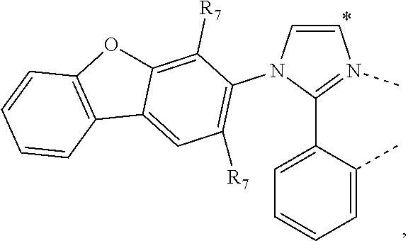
C1=CC=C(C)C(C2=N(C)C=CN2C2=C([R7])C=C3C(=C2[R7])OC2=C3C=CC=C2)=C1
